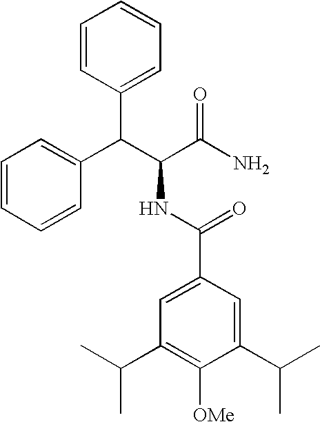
C1=CC(C(C(C(N)=O)NC(C2=CC(C(C)C)=C([OMe])C(C(C)C)=C2)=O)C2=CC=CC=C2)=CC=C1
